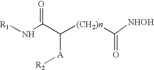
[R1]NC(C([(CH2)n]C(=O)[NHOH])[A][R2])=O
